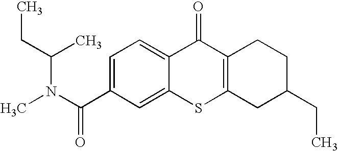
C1(C(=O)N(C)C(C)CC)=CC=C2C(=C1)SC1=C(C2=O)CCC(CC)C1
